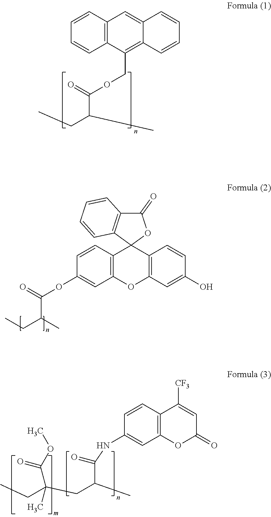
C1=CC=CC2=C1C(COC(C(C)CC)=O)=C1C(=C2)C=CC=C1.C12=C(OC3=C(C14OC(=O)C1=C4C=CC=C1)C=CC(O)=C3)C=C(OC(C(C)CC)=O)C=C2.C12=C(C=CC(NC(C(C)CC(CC)(C(=O)OC)C)=O)=C1)C([CF3])=CC(=O)O2
